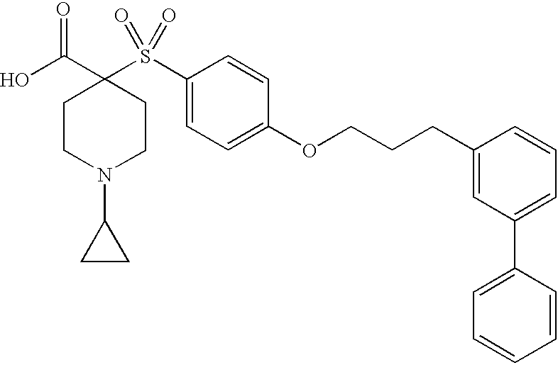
OC(C1(S(C2=CC=C(OCCCC3=CC(C4=CC=CC=C4)=CC=C3)C=C2)(=O)=O)CCN(C2CC2)CC1)=O
